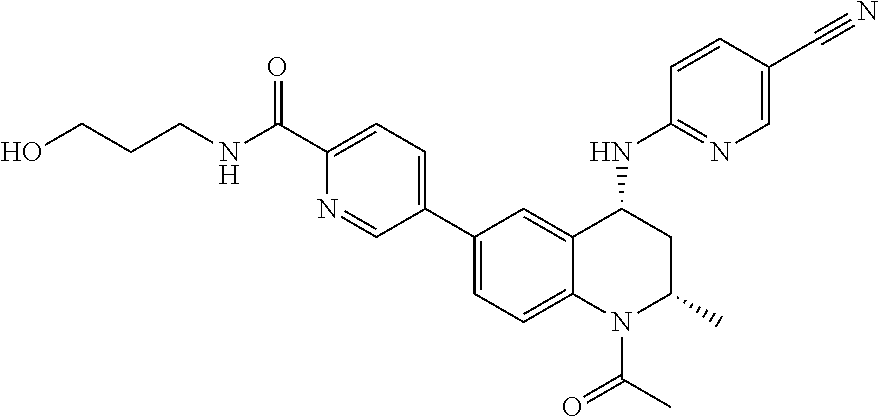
C(CCNC(C1=CC=C(C2=CC=C3C(=C2)C(NC2=NC=C(C#N)C=C2)CC(C)N3C(C)=O)C=N1)=O)O
